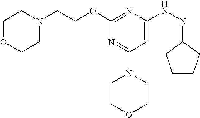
N1(CCOC2=NC(NN=C3CCCC3)=CC(N3CCOCC3)=N2)CCOCC1
